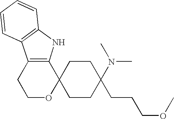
C1OC2(C3=C(C1)C1=C(N3)C=CC=C1)CCC(CCCOC)(N(C)C)CC2
